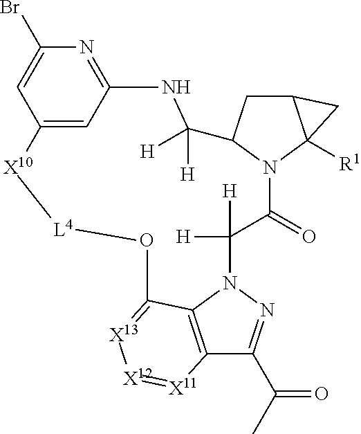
C12=C3N(N=C1C(C)=O)C([H])([H])C(=O)N1C(CC4C1([R1])C4)C([H])([H])NC1=NC(Br)=CC(=C1)[X10][L4]OC3=[X13][X12]=[X11]2
